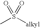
CS(=O)([alkyl])=O
